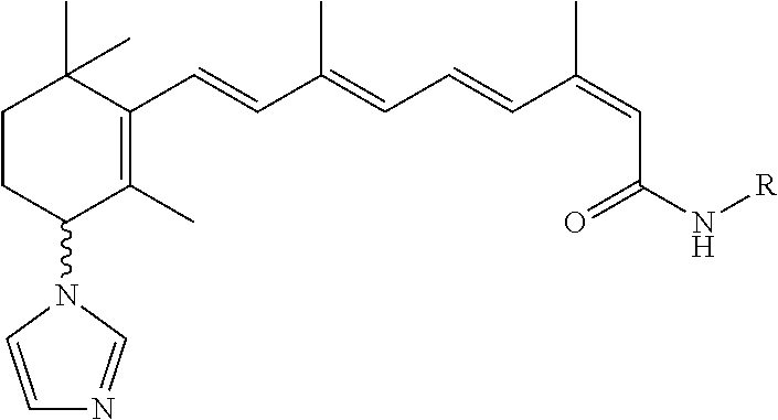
C1CC(N2C=NC=C2)C(C)=C(C=CC(=CC=CC(=CC(N[R])=O)C)C)C1(C)C
